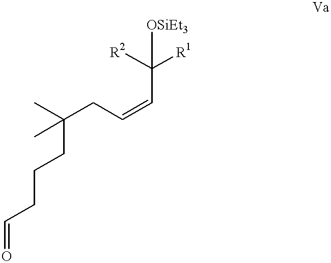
C(=O)CCCC(CC=CC([R1])([R2])[OSiEt3])(C)C
